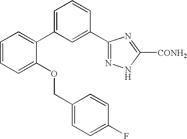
C1=CC=C(OCC2=CC=C(F)C=C2)C(C2=CC=CC(C3=NNC([CONH2])=N3)=C2)=C1
